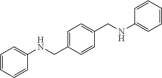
C1=C(CNC2=CC=CC=C2)C=CC(CNC2=CC=CC=C2)=C1
